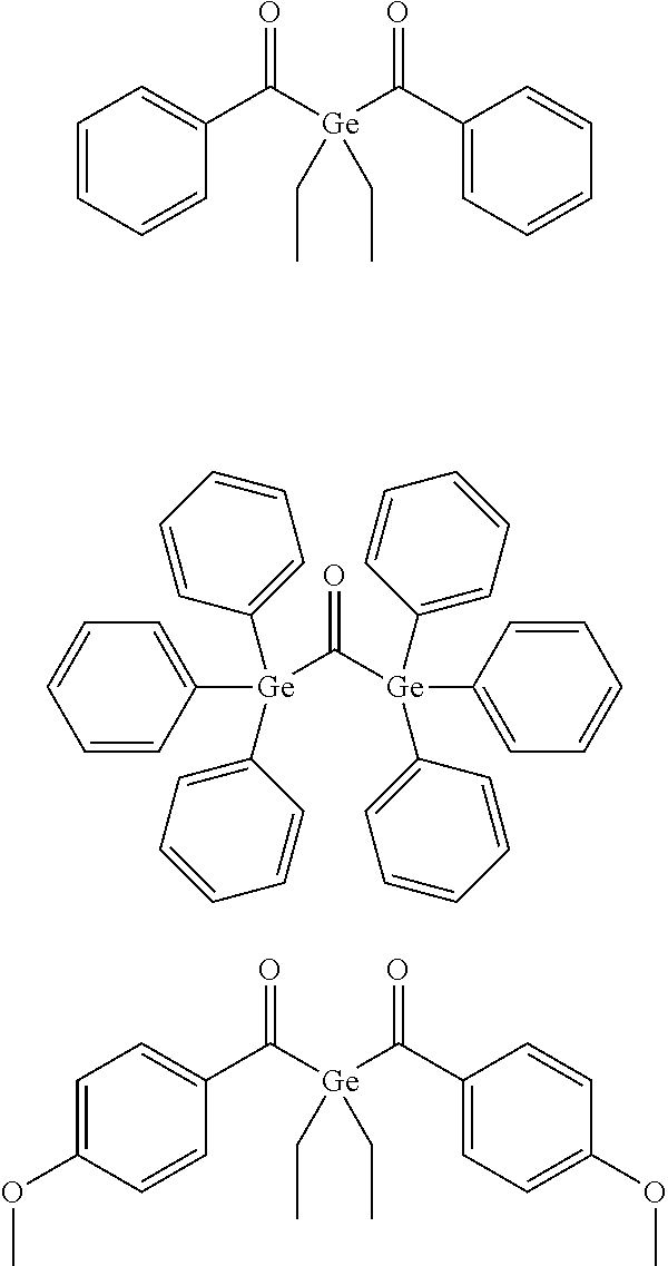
C1=CC=CC(C([Ge](C(C2=CC=CC=C2)=O)(CC)CC)=O)=C1.C1=CC([Ge](C([Ge](C2=CC=CC=C2)(C2=CC=CC=C2)C2=CC=CC=C2)=O)(C2=CC=CC=C2)C2=CC=CC=C2)=CC=C1.C1=C(OC)C=CC(C([Ge](C(C2=CC=C(OC)C=C2)=O)(CC)CC)=O)=C1
